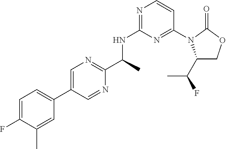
C1(C(F)C)COC(=O)N1C1=NC(NC(C)C2=NC=C(C3=CC=C(F)C(C)=C3)C=N2)=NC=C1
